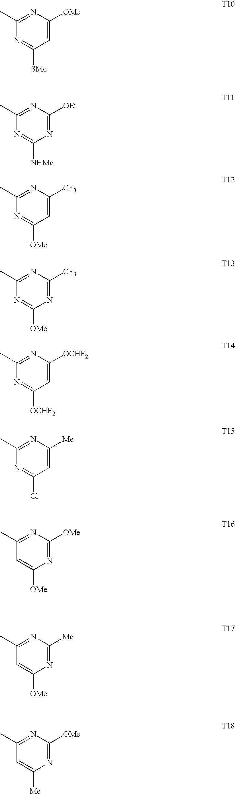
C1(C)=NC([OMe])=CC([SMe])=N1.C1(C)=NC([OEt])=NC([NHMe])=N1.C1(C)=NC([CF3])=CC([OMe])=N1.C1(C)=NC([CF3])=NC([OMe])=N1.C1(C)=NC([OCHF2])=CC([OCHF2])=N1.C1(C)=NC([Me])=CC(Cl)=N1.C1(C)=NC([OMe])=NC([OMe])=C1.C1(C)=NC([Me])=NC([OMe])=C1.C1(C)=NC([OMe])=NC([Me])=C1
